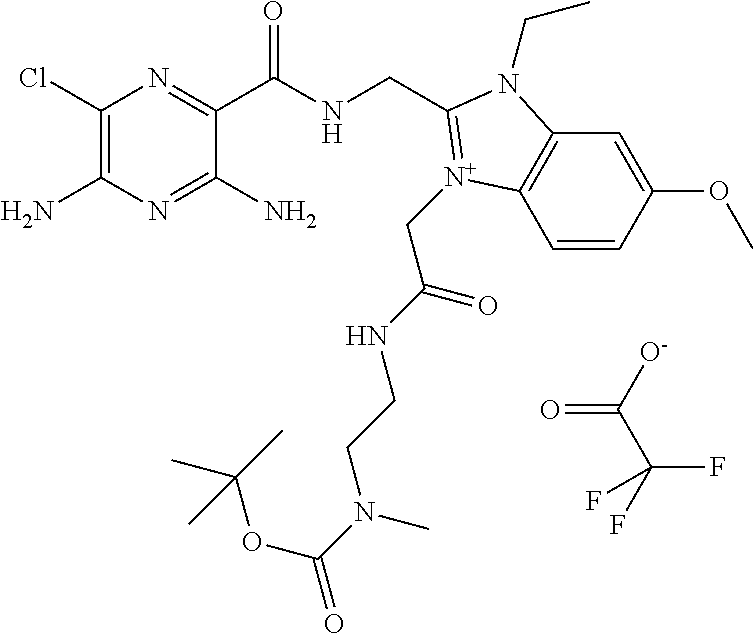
C1(Cl)=C(N)N=C(N)C(C(NCC2=[N+](CC(=O)NCCN(C(OC(C)(C)C)=O)C)C3=C(C=C(OC)C=C3)N2CC)=O)=N1.[O-]C(C(F)(F)F)=O
